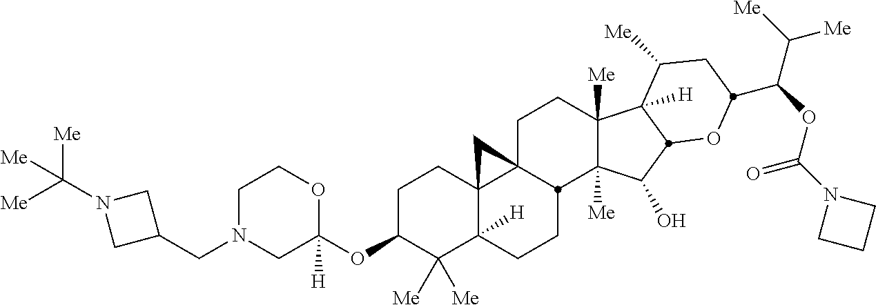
C1N(CC2CN(C([Me])([Me])[Me])C2)CC(OC2C([Me])([Me])C3([H])C4(CC2)C2(CCC5([Me])C([Me])(C(O)C6C5([H])C([Me])CC(C(OC(N5CCC5)=O)C([Me])[Me])O6)C2CC3)C4)([H])OC1
